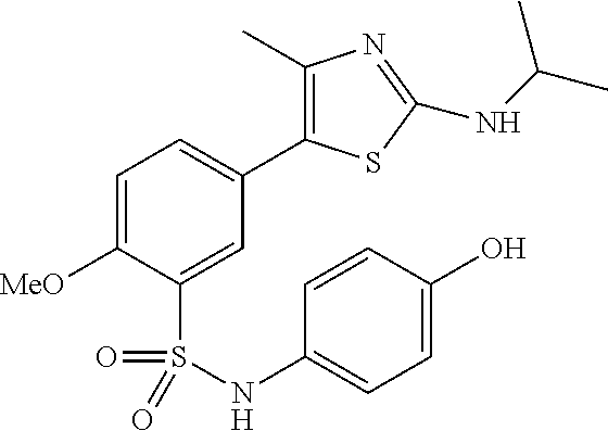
C1=C([MeO])C(S(=O)(=O)NC2=CC=C(O)C=C2)=CC(C2=C(C)N=C(NC(C)C)S2)=C1
